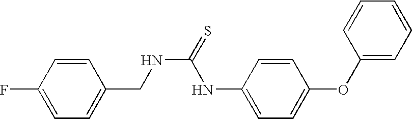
FC1=CC=C(CNC(=S)NC2=CC=C(OC3=CC=CC=C3)C=C2)C=C1
